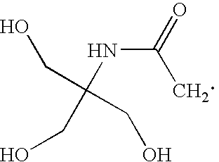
N(C(=O)C)C(CO)(CO)CO
